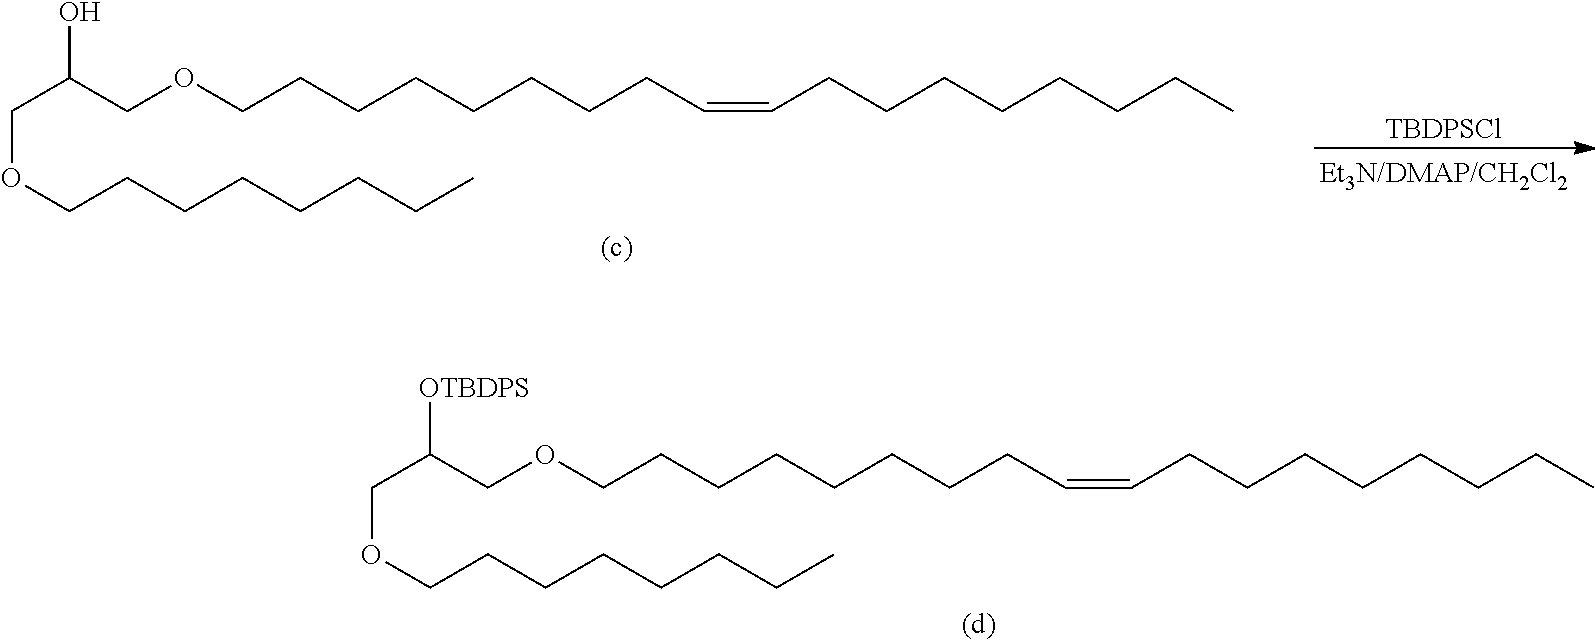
O(CCCCCCCCC=CCCCCCCCC)CC(COCCCCCCCC)[OTBDPS].O(CCCCCCCCC=CCCCCCCCC)CC(COCCCCCCCC)O.[TBDPSCl]
